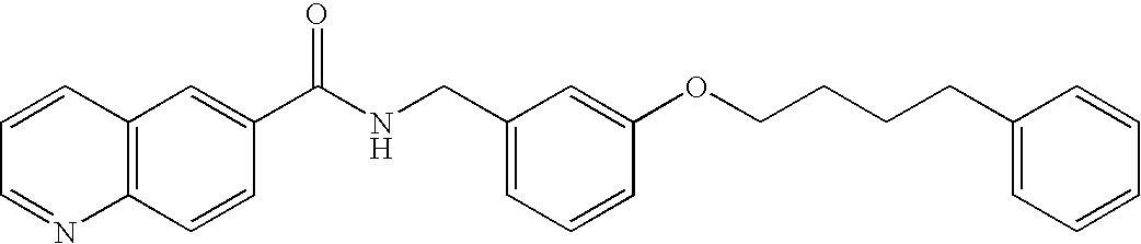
C1=CC=NC2=C1C=C(C(NCC1=CC=CC(OCCCCC3=CC=CC=C3)=C1)=O)C=C2
